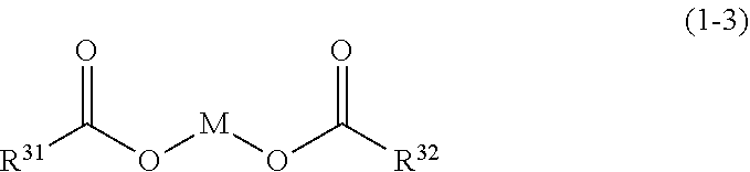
[R31]C(O[M]OC([R32])=O)=O
